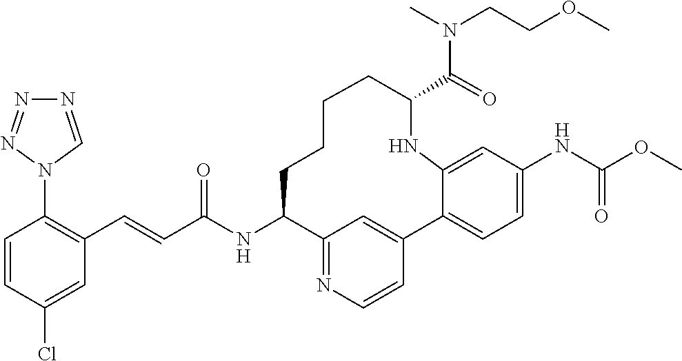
C1=CC(Cl)=CC(C=CC(NC2C3=NC=CC(=C3)C3=CC=C(NC(OC)=O)C=C3NC(C(N(C)CCOC)=O)CCCC2)=O)=C1N1C=NN=N1
